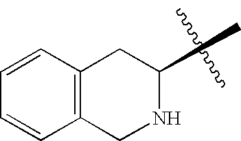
C12=C(CC(C)NC1)C=CC=C2
